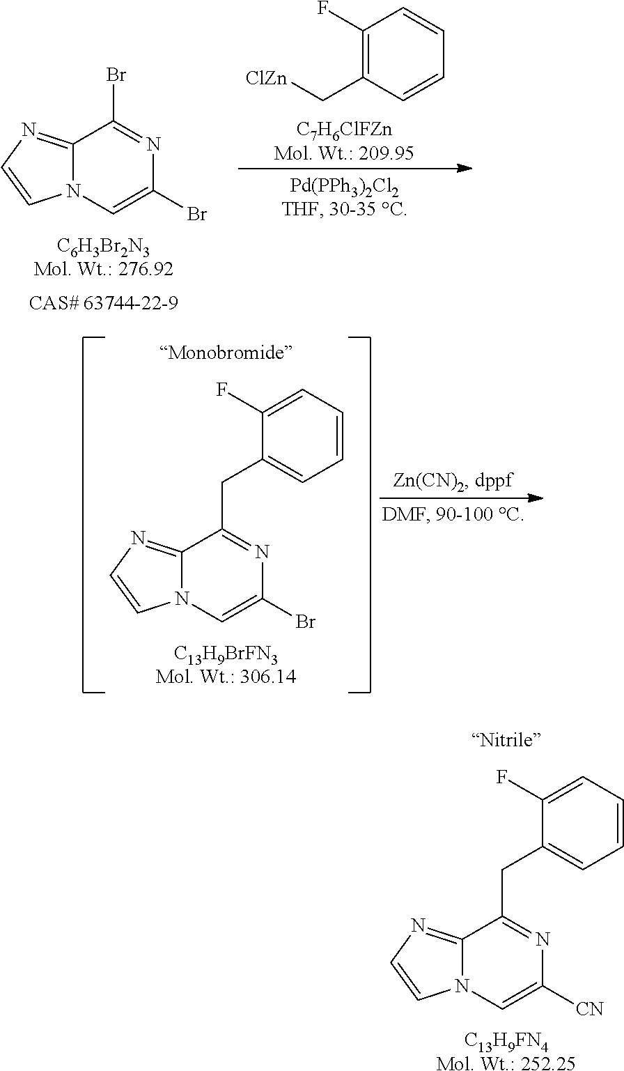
C1(F)=C(C[ClZn])C=CC=C1.C12=NC=CN1C=C(Br)N=C2Br.[C6H3Br2N3Mol. Wt.: 276.92].C12=NC=CN1C=C(Br)N=C2CC1=CC=CC=C1F.[C13H9BrFN3Mol. Wt.: 306.14].C12=NC=CN1C=C([CN])N=C2CC1=CC=CC=C1F.[C13H9FN4Mol. Wt.: 252.25]
